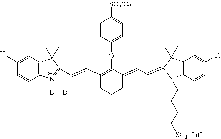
C1=CC(OC2=C(C=CC3=[N+]([L]B)C4=C(C=C([H])C=C4)C3(C)C)CCCC2=CC=C2C(C)(C)C3=C(C=CC(F)=C3)N2CCCC[SO3-Cat+])=CC=C1[SO3-Cat+]
